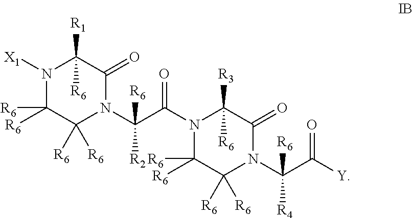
N1([X1])C([R6])([R6])C([R6])([R6])N(C(C(=O)N2C([R6])([R6])C([R6])([R6])N(C(C([Y])=O)([R6])[R4])C(=O)C2([R3])[R6])([R6])[R2])C(=O)C1([R1])[R6]
